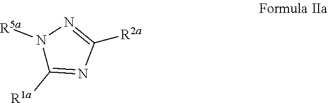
[R2a]C1=NN([R5a])C([R1a])=N1
